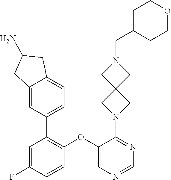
C1(N2CC3(C2)CN(CC2CCOCC2)C3)=NC=NC=C1OC1=C(C2=CC=C3C(=C2)CC(N)C3)C=C(F)C=C1
